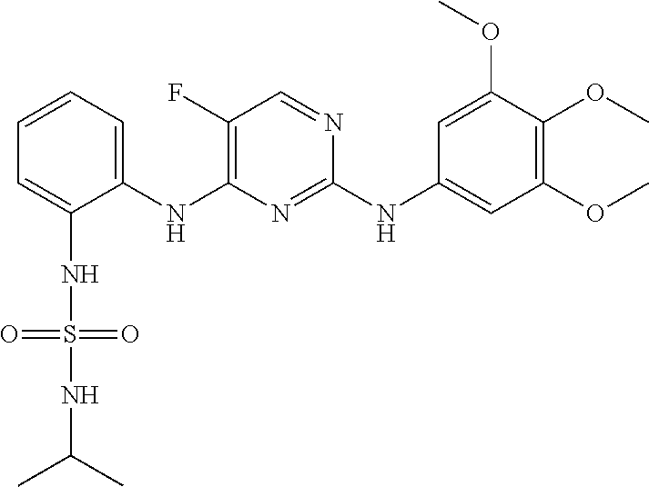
C1=CC=C(NC2=C(F)C=NC(NC3=CC(OC)=C(OC)C(OC)=C3)=N2)C(NS(NC(C)C)(=O)=O)=C1
